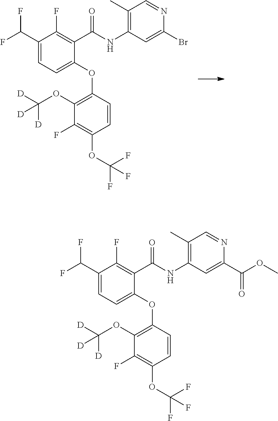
C1(OC2=C(OC([D])([D])[D])C(F)=C(OC(F)(F)F)C=C2)=CC=C(C(F)F)C(F)=C1C(NC1=C(C)C=NC(Br)=C1)=O.C1(OC2=C(OC([D])([D])[D])C(F)=C(OC(F)(F)F)C=C2)=CC=C(C(F)F)C(F)=C1C(NC1=C(C)C=NC(C(OC)=O)=C1)=O
